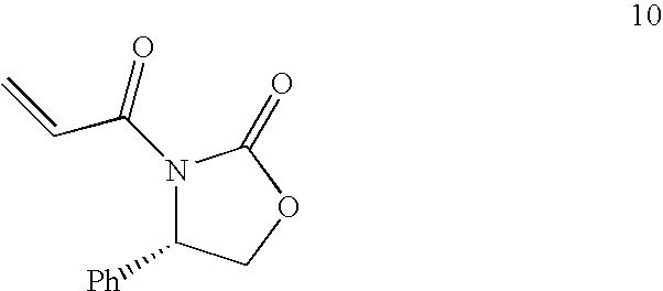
N1(C(C=C)=O)C([Ph])COC1=O
